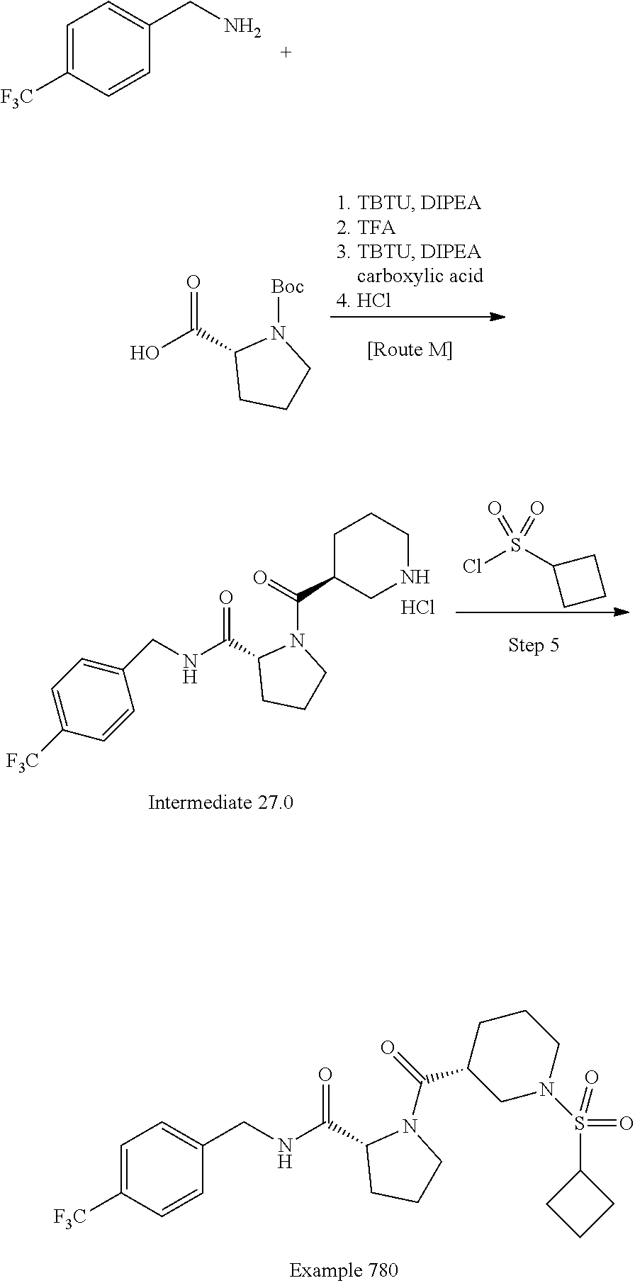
N(C(=O)C1CCCN1C(C1CN(S(=O)(=O)C2CCC2)CCC1)=O)CC1=CC=C([F3C])C=C1.C1=C([F3C])C=CC(CN)=C1.OC(=O)C1CCCN1[Boc].ClS(C1CCC1)(=O)=O.N(C(=O)C1CCCN1C(C1CNCCC1)=O)CC1=CC=C([F3C])C=C1.Cl
